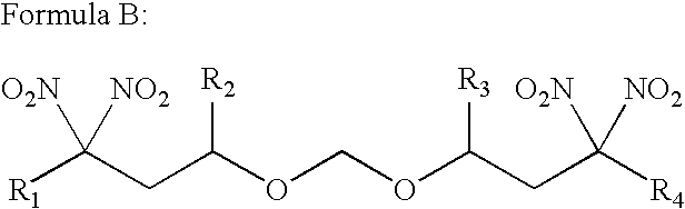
[R1]C(CC(OCOC(CC([R4])([NO2])[O2N])[R3])[R2])([O2N])[NO2]
